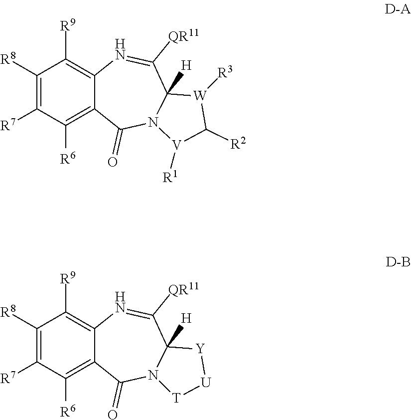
C12=C([R9])C([R8])=C([R7])C([R6])=C1C(=O)N1C([H])(C([QR11])=N2)[W]([R3])C([R2])[V]1[R1].C12=C([R9])C([R8])=C([R7])C([R6])=C1C(=O)N1C([H])(C([QR11])=N2)[Y][U][T]1
